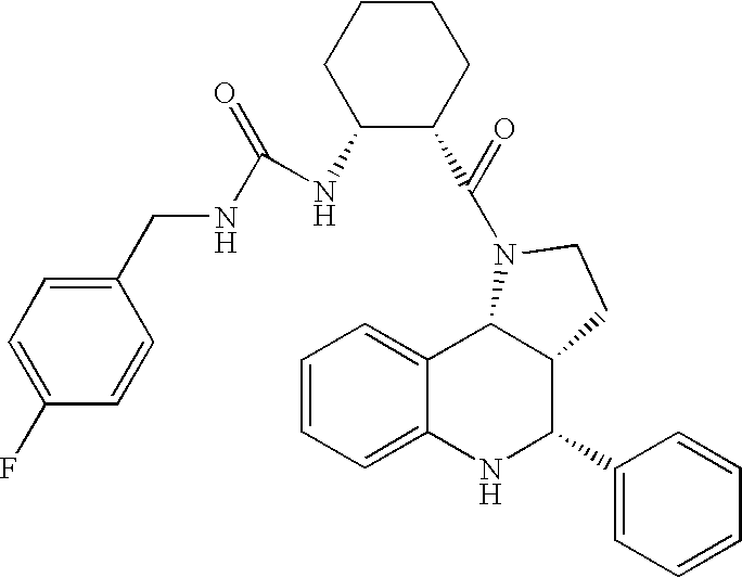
C12=CC=CC=C1NC(C1=CC=CC=C1)C1C2N(C(=O)C2CCCCC2NC(NCC2=CC=C(F)C=C2)=O)CC1
